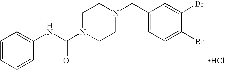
C1=CC=CC(NC(N2CCN(CC3=CC=C(Br)C(Br)=C3)CC2)=O)=C1.Cl
